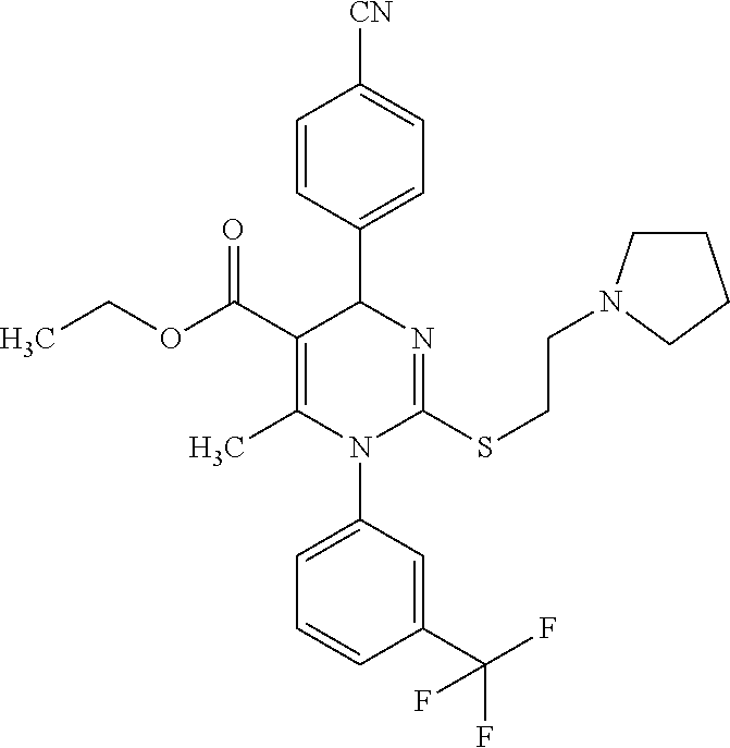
C1=CC(C2C(C(OCC)=O)=C(C)N(C3=CC=CC(C(F)(F)F)=C3)C(SCCN3CCCC3)=N2)=CC=C1[CN]
